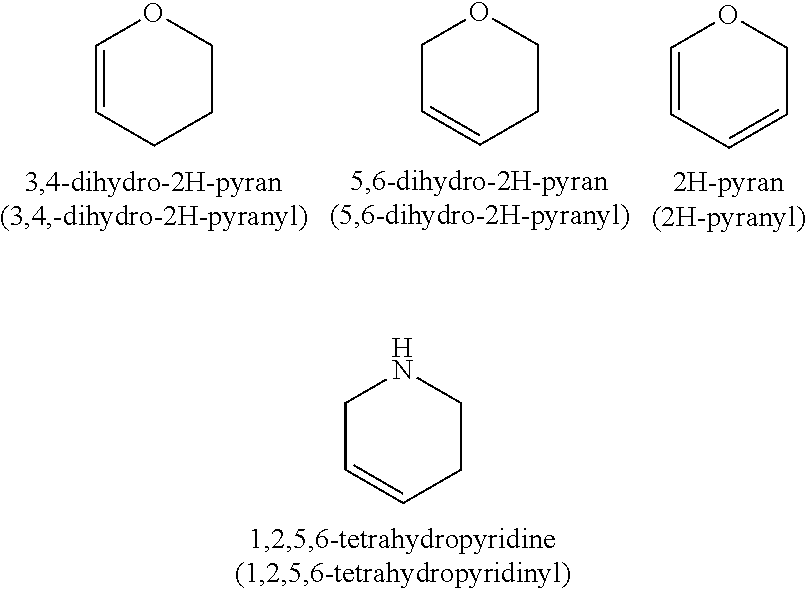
C1C=CCCN1.C1=CCCCO1.C1C=CCCO1.C1=CC=CCO1
